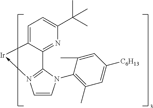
C1=C2C(=NC(C(C)(C)C)=C1)C1=N(->[Ir]2)C=CN1C1=C(C)C=C([C6H13])C=C1C
